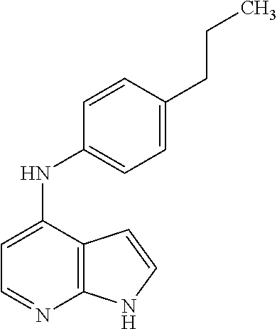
C12=C(C(NC3=CC=C(CCC)C=C3)=CC=N1)C=CN2
